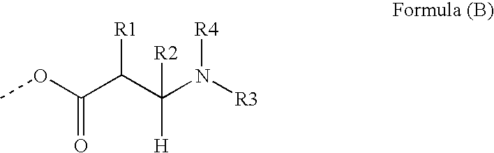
COC(=O)C([R1])C([H])(N([R3])[R4])[R2]
